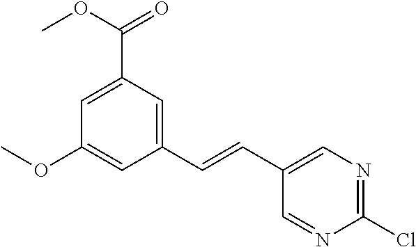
C1(C=CC2=CN=C(Cl)N=C2)=CC(C(OC)=O)=CC(OC)=C1
